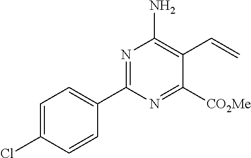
C1(C2=NC(N)=C(C=C)C([CO2Me])=N2)=CC=C(Cl)C=C1
